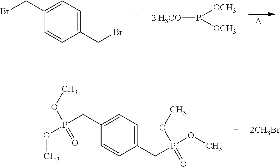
[D].C1(CBr)=CC=C(CBr)C=C1.[2 H3CO]P([OCH3])[OCH3].C1(CP(OC)(=O)OC)=CC=C(CP(OC)(OC)=O)C=C1
